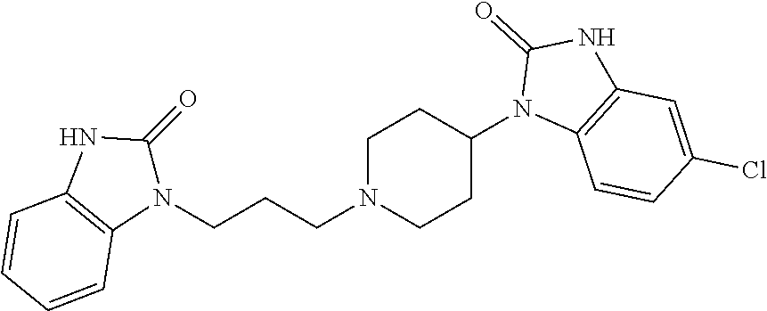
C1N(CCCN2C(=O)NC3=C2C=CC=C3)CCC(N2C3=C(NC2=O)C=C(Cl)C=C3)C1
